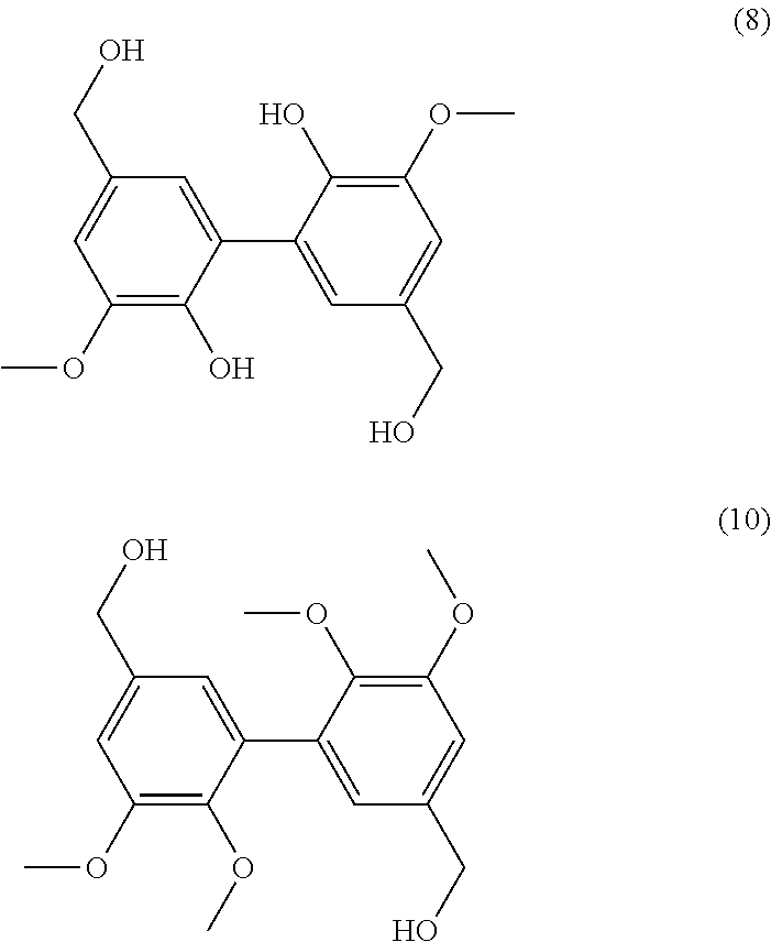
C1(C2=CC(CO)=CC(OC)=C2O)=CC(CO)=CC(OC)=C1O.C1(C2=CC(CO)=CC(OC)=C2OC)=CC(CO)=CC(OC)=C1OC
